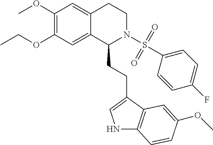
COC1=C(OCC)C=C2C(=C1)CCN(S(=O)(=O)C1=CC=C(F)C=C1)C2CCC1=CNC2=C1C=C(OC)C=C2
